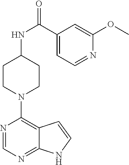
C1(C(NC2CCN(C3=C4C(=NC=N3)NC=C4)CC2)=O)=CC=NC(OC)=C1
